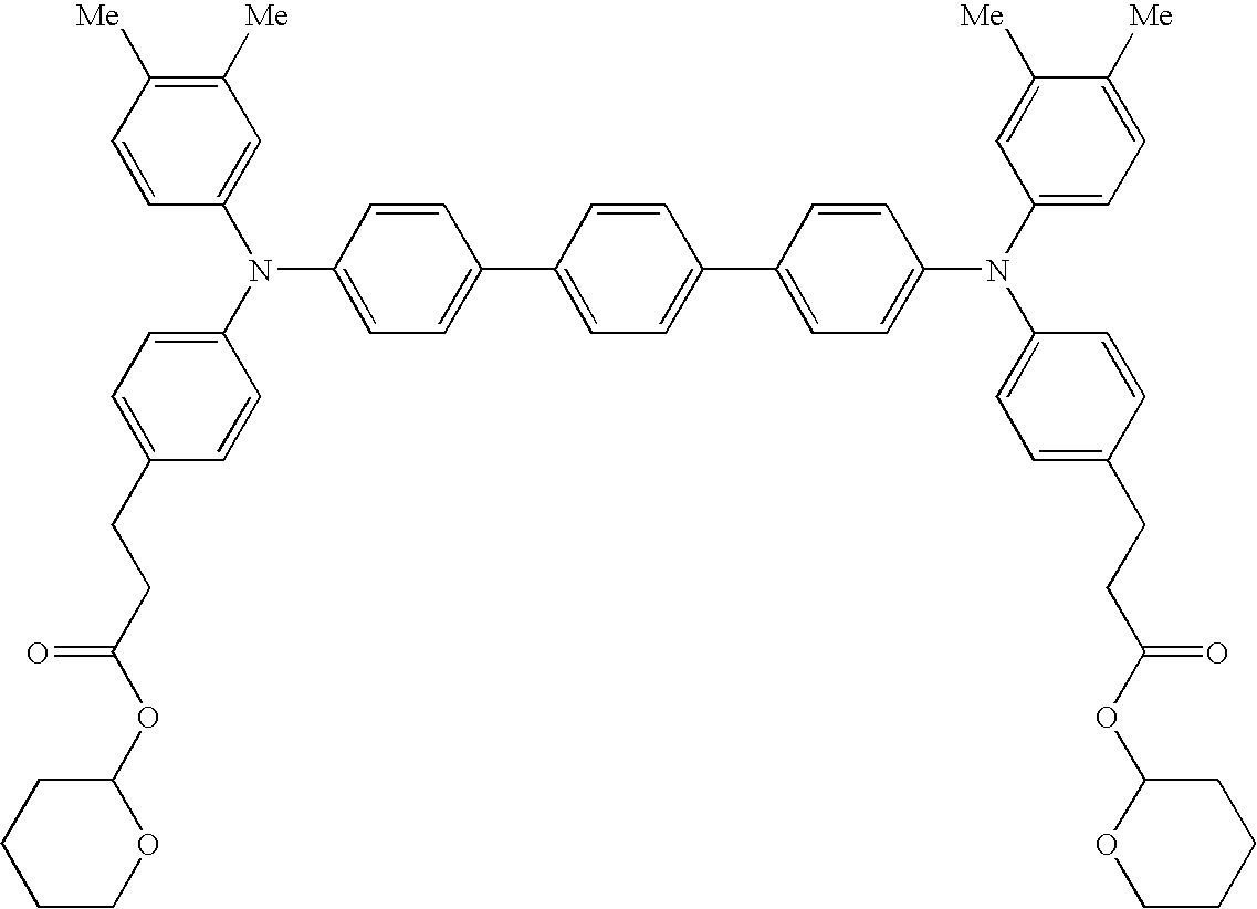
C1=CC([Me])=C([Me])C=C1N(C1=CC=C(CCC(OC2CCCCO2)=O)C=C1)C1=CC=C(C2=CC=C(C3=CC=C(N(C4=CC=C([Me])C([Me])=C4)C4=CC=C(CCC(OC5OCCCC5)=O)C=C4)C=C3)C=C2)C=C1
